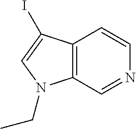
C12=C(C=NC=C1)N(CC)C=C2I
